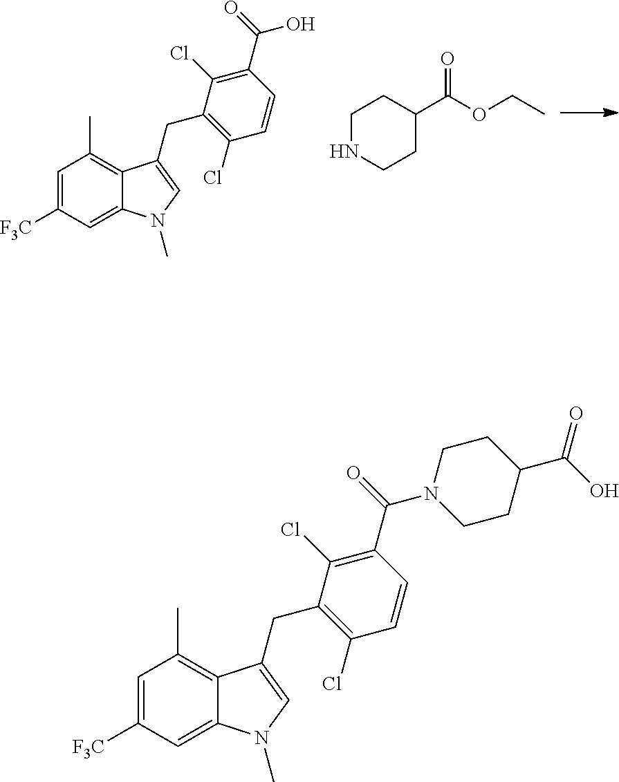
C1=C([F3C])C=C2C(=C1C)C(CC1=C(Cl)C=CC(C(=O)N3CCC(C(O)=O)CC3)=C1Cl)=CN2C.C1=C([F3C])C=C2C(=C1C)C(CC1=C(Cl)C=CC(C(=O)O)=C1Cl)=CN2C.C1NCCC(C(OCC)=O)C1
